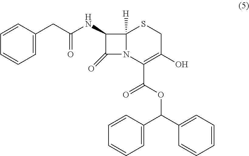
N12C(C(OC(C3=CC=CC=C3)C3=CC=CC=C3)=O)=C(O)CSC1([H])C(NC(CC1=CC=CC=C1)=O)C2=O
